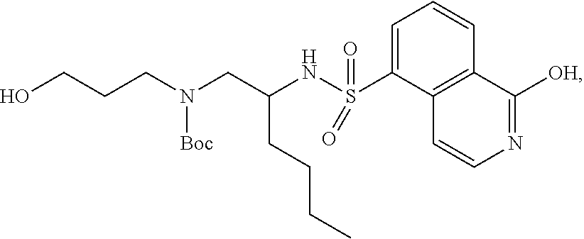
OCCCN(CC(NS(=O)(=O)C1=CC=CC2=C1C=CN=C2[OH])CCCC)[Boc]
